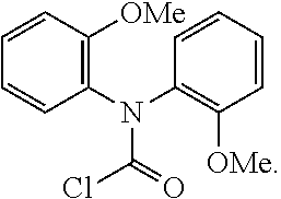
N(C(Cl)=O)(C1=C([OMe])C=CC=C1)C1=C([OMe])C=CC=C1
